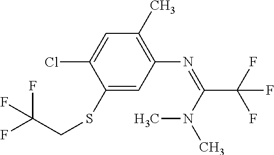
C1(C)=C(N=C(C(F)(F)F)N(C)C)C=C(SCC(F)(F)F)C(Cl)=C1
